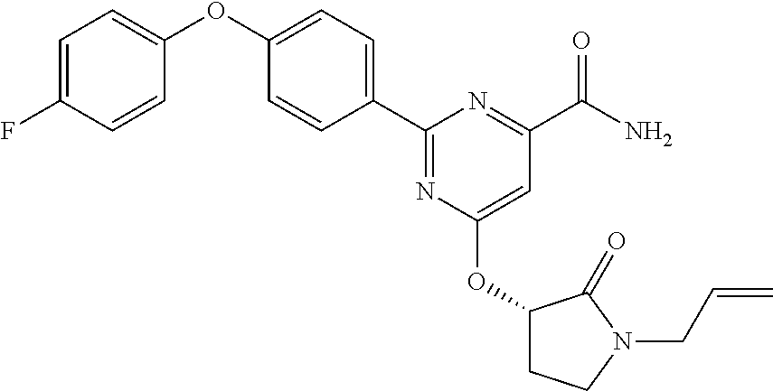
C1=CC(C2=NC(OC3CCN(CC=C)C3=O)=CC(C(N)=O)=N2)=CC=C1OC1=CC=C(F)C=C1
